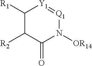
C1([R1])C([R2])C(=O)N([OR14])[Q1]=[Y1]1
